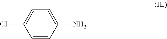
C1([NH2])=CC=C(Cl)C=C1
